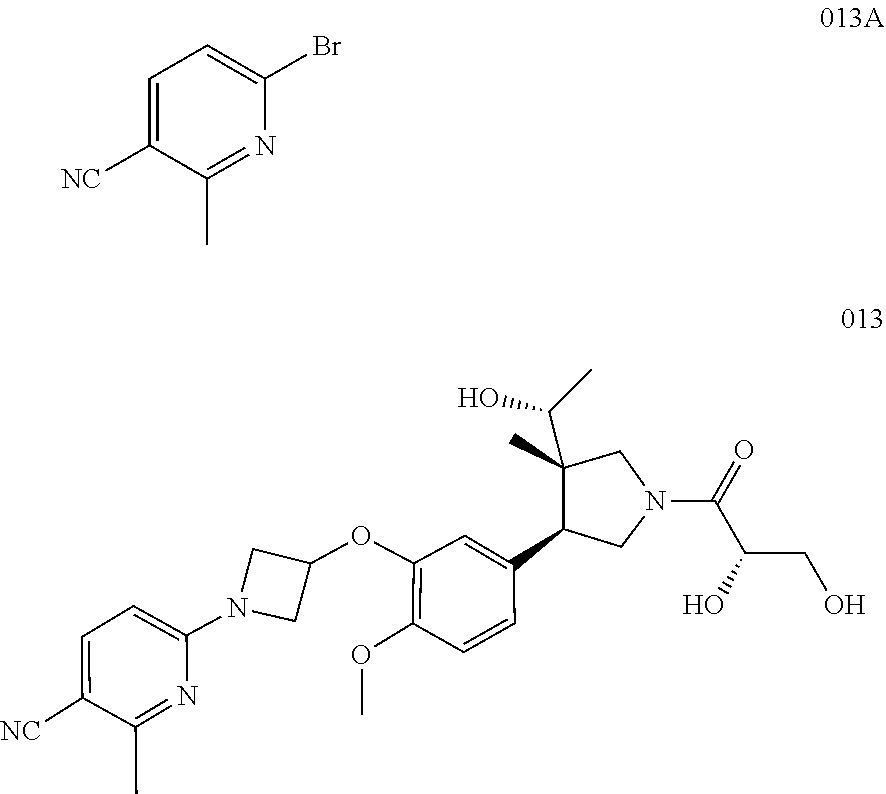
C1=C(C2C(C(C)O)(C)CN(C(C(CO)O)=O)C2)C=CC(OC)=C1OC1CN(C2=CC=C([NC])C(C)=N2)C1.C1=C([NC])C(C)=NC(Br)=C1
